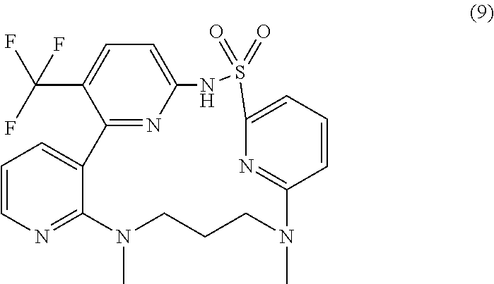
C1=CN=C2C(=C1)C1=NC(=CC=C1C(F)(F)F)NS(=O)(=O)C1=CC=CC(=N1)N(C)CCCN2C
